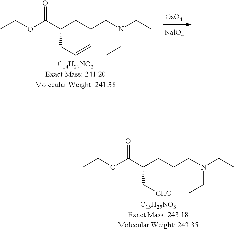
[OsO4].CCOC(C(CCCN(CC)CC)CC=C)=O.CCOC(C(CCCN(CC)CC)C[CHO])=O
